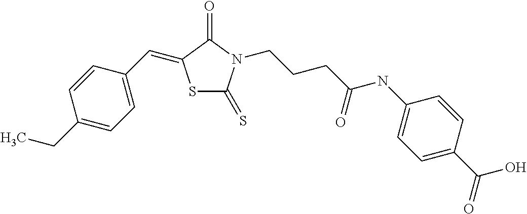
S1C(=S)N(CCCC(NC2=CC=C(C(=O)O)C=C2)=O)C(=O)C1=CC1=CC=C(CC)C=C1
